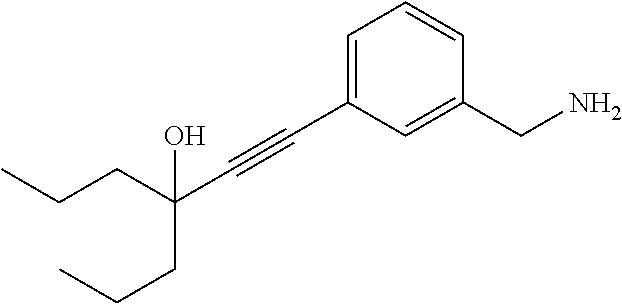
C1=C(C#CC(CCC)(CCC)O)C=C(CN)C=C1
